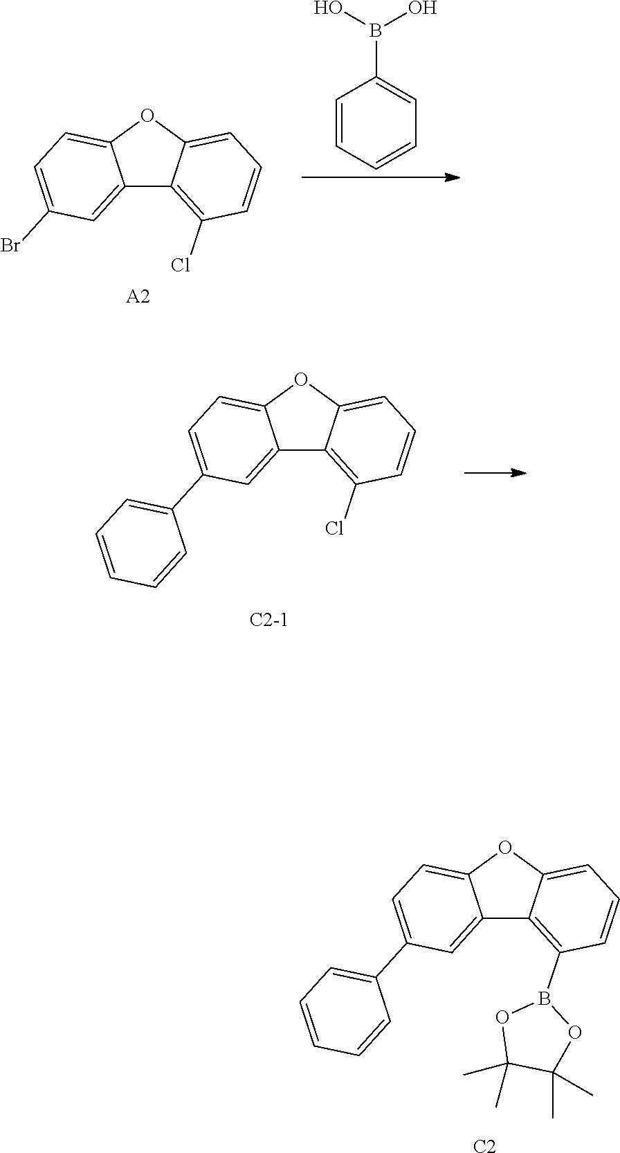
C12=CC(Br)=CC=C1OC1=CC=CC(Cl)=C21.C1=CC=CC=C1B(O)O.[A2].C12=CC(C3=CC=CC=C3)=CC=C1OC1=CC=CC(Cl)=C21.[C2-1].C12=CC(C3=CC=CC=C3)=CC=C1OC1=CC=CC(B3OC(C)(C)C(C)(C)O3)=C21.[C2]
